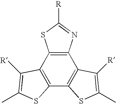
C12=C(C3=C(C4=C1C([R])=C(C)S4)SC(C)=C3[R])N=C([R])S2
